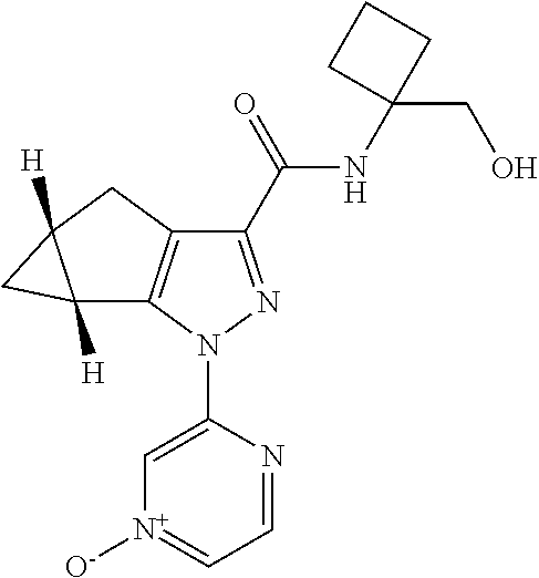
C1(C(=O)NC2(CO)CCC2)=NN(C2=C[N+]([O-])=CC=N2)C2=C1CC1([H])C2([H])C1
